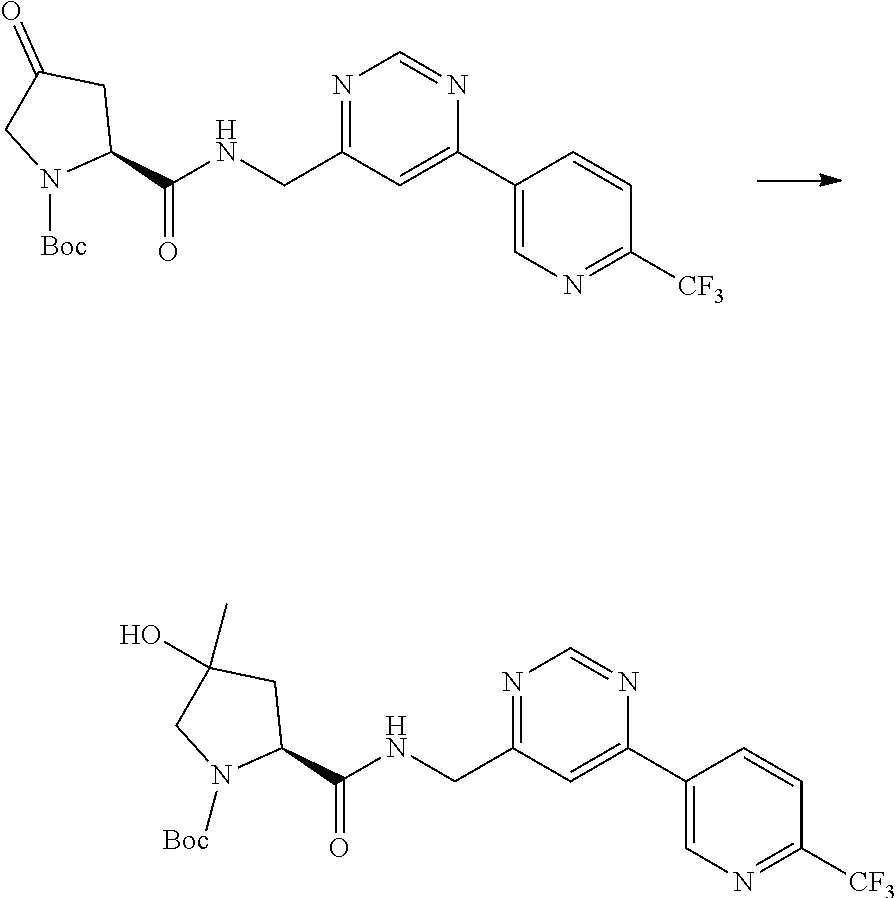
N1=C(CNC(=O)C2CC(=O)CN2[Boc])C=C(C2=CN=C([CF3])C=C2)N=C1.N1=C(CNC(=O)C2CC(O)(C)CN2[Boc])C=C(C2=CN=C([CF3])C=C2)N=C1
